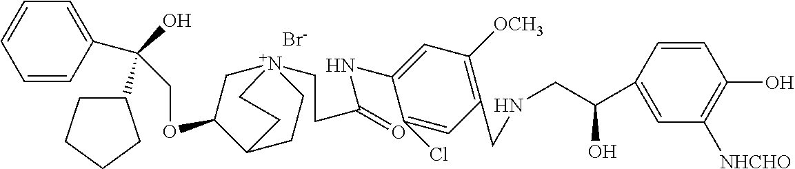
[Br-].C(OC1C[N+]2(CCC(NC3=CC([OCH3])=C(CNCC(O)C4=CC([NHCHO])=C(O)C=C4)C=C3Cl)=O)CCC1CC2)C(O)(C1CCCC1)C1=CC=CC=C1
